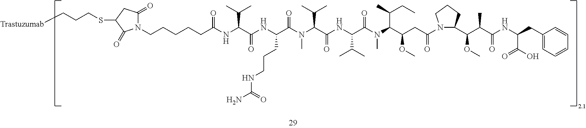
N1(CCCCCC(NC(C(NC(C(=O)N(C)C(C(NC(C(=O)N(C(C(OC)CC(=O)N2C(C(C(C(NC(C(O)=O)CC3=CC=CC=C3)=O)C)OC)CCC2)C(CC)C)C)C(C)C)=O)C(C)C)CCCNC(N)=O)=O)C(C)C)=O)C(=O)CC(SCCC[Trastuzumab])C1=O
